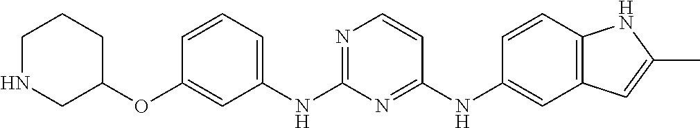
C1=CC=C(NC2=NC=CC(NC3=CC4=C(C=C3)NC(C)=C4)=N2)C=C1OC1CNCCC1
